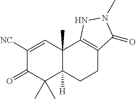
C1([NC])=CC2(C)C([H])(C(C)(C)C1=O)CCC1=C2NN(C)C1=O
